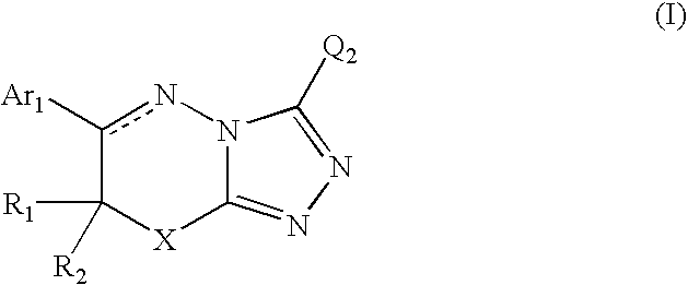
c1([Ar1])nN2C(=NN=C2[Q2])[X]C1([R1])[R2]
